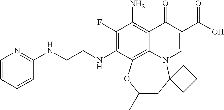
C1(F)=C(NCCNC2=NC=CC=C2)C2=C3C(=C1N)C(=O)C(C(=O)O)=CN3C1(CC(C)O2)CCC1
